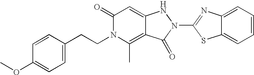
N1(C2=NC3=CC=CC=C3S2)NC2=CC(=O)N(CCC3=CC=C(OC)C=C3)C(C)=C2C1=O
